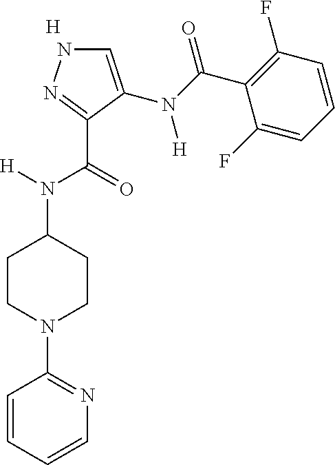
C1=C(N(C(C2=C(F)C=CC=C2F)=O)[H])C(C(=O)N([H])C2CCN(C3=NC=CC=C3)CC2)=NN1.[H]
